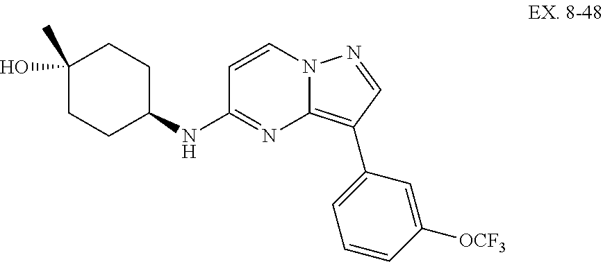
N(C1=NC2=C(C3=CC=CC([OCF3])=C3)C=NN2C=C1)C1CCC(O)(C)CC1
